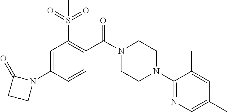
C1=C(N2C(=O)CC2)C=CC(C(N2CCN(C3=NC=C(C)C=C3C)CC2)=O)=C1S(C)(=O)=O
